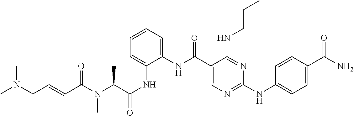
C1=C(NC(C(N(C(C=CCN(C)C)=O)C)C)=O)C(NC(C2=CN=C(NC3=CC=C(C(N)=O)C=C3)N=C2NCCC)=O)=CC=C1
